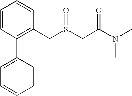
C1=CC(C2=CC=CC=C2)=C(CS(CC(N(C)C)=O)=O)C=C1
